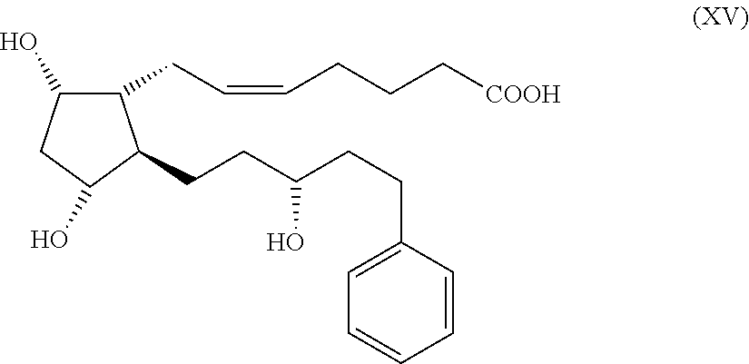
C1(CC=CCCC[COOH])C(O)CC(O)C1CCC(CCC1=CC=CC=C1)O
